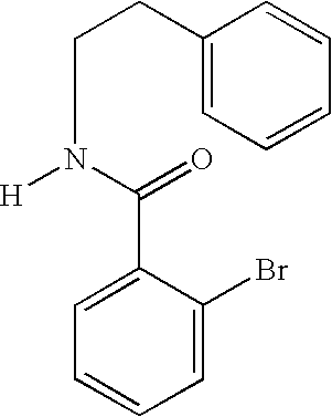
C1=C(C(N(CCC2=CC=CC=C2)[H])=O)C(Br)=CC=C1
